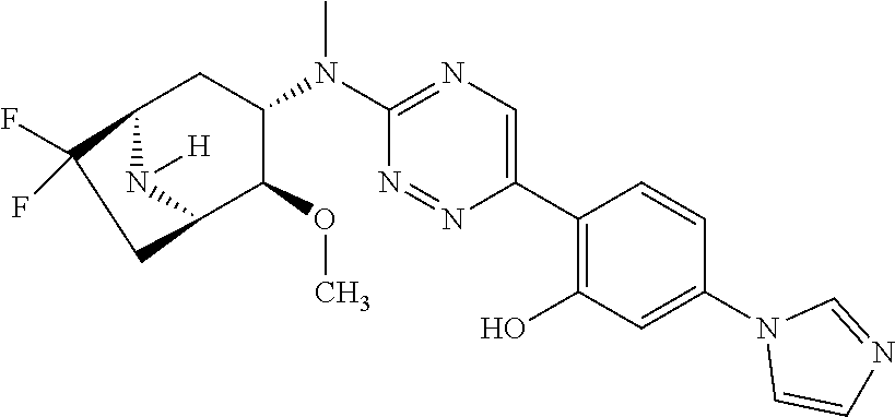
C12N([H])C(C(OC)C(N(C3=NC=C(C4=C(O)C=C(N5C=CN=C5)C=C4)N=N3)C)C1)CC2(F)F
